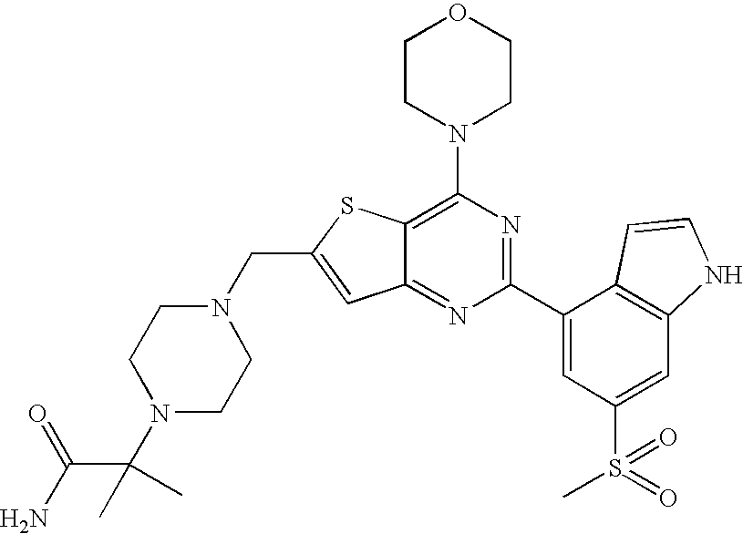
N1(CC2=CC3=NC(C4=CC(S(C)(=O)=O)=CC5=C4C=CN5)=NC(N4CCOCC4)=C3S2)CCN(C(C(=O)N)(C)C)CC1
